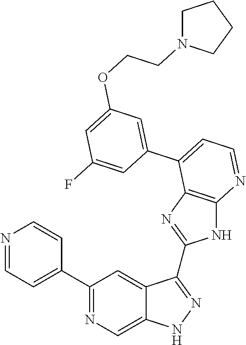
C1(C2=NC=C3C(=C2)C(C2=NC4=C(N2)N=CC=C4C2=CC(OCCN4CCCC4)=CC(F)=C2)=NN3)=CC=NC=C1
